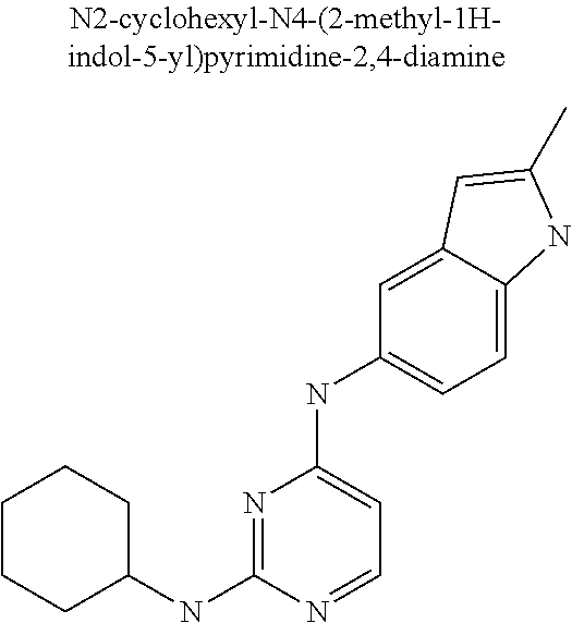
C1CCC(NC2=NC(NC3=CC=C4C(=C3)C=C(C)N4)=CC=N2)CC1
